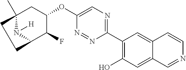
C1(C2=C(O)C=C3C(=C2)C=CN=C3)=NC=C(OC2CC3(C)N([H])C(C2F)CC3)N=N1
